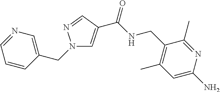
C1=C(C(=O)NCC2=C(C)C=C(N)N=C2C)C=NN1CC1=CN=CC=C1
